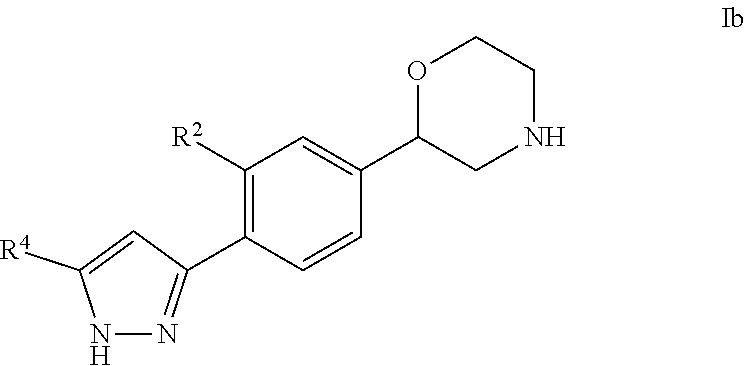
C1([R2])=C(C2=NNC([R4])=C2)C=CC(C2CNCCO2)=C1
